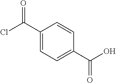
ClC(C1=CC=C(C(O)=O)C=C1)=O
